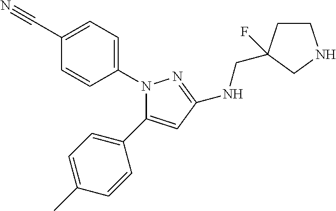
N1(C2=CC=C(C#N)C=C2)C(C2=CC=C(C)C=C2)=CC(NCC2(F)CCNC2)=N1
